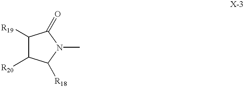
C1([R19])C([R20])C([R18])N(C)C1=O
